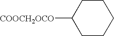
C1CCCCC1[COOCH2OCO]
